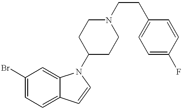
C1(Br)=CC=C2C(=C1)N(C1CCN(CCC3=CC=C(F)C=C3)CC1)C=C2
